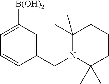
C1(CN2C(C)(C)CCCC2(C)C)=CC([B(OH)2])=CC=C1
